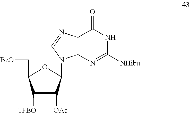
C1([TFEO])C([OAc])C(N2C3=C(C(=O)NC([NHibu])=N3)N=C2)OC1C[BzO]
